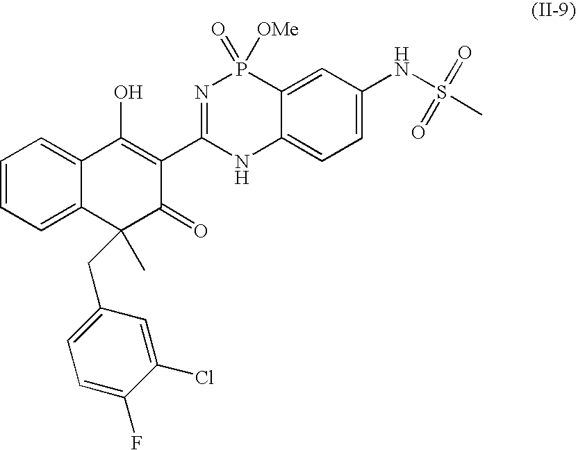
C1=CC=C2C(=C1)C(O)=C(C1=NP(=O)([OMe])C3=CC(NS(C)(=O)=O)=CC=C3N1)C(=O)C2(C)CC1=CC=C(F)C(Cl)=C1
